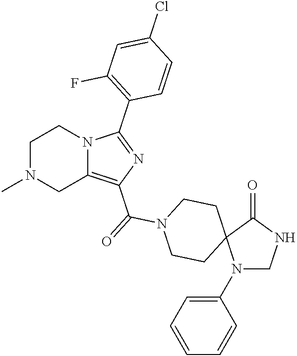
C1N(C)CC2=C(C(=O)N3CCC4(CC3)N(C3=CC=CC=C3)CNC4=O)N=C(C3=C(F)C=C(Cl)C=C3)N2C1
